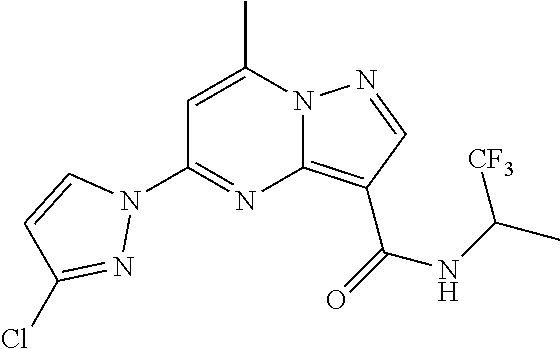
C1=C(C)N2C(=C(C(=O)NC(C)[CF3])C=N2)N=C1N1C=CC(Cl)=N1
